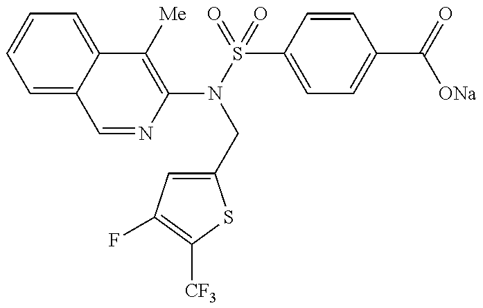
C1=NC(N(S(=O)(=O)C2=CC=C(C(=O)[ONa])C=C2)CC2=CC(F)=C([CF3])S2)=C([Me])C2=CC=CC=C12
